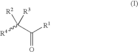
[R4]C(C([R1])=O)([R3])[R2]
